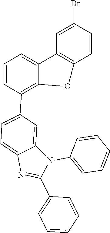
C1=C(Br)C=CC2=C1C1=CC=CC(C3=CC=C4C(=C3)N(C3=CC=CC=C3)C(C3=CC=CC=C3)=N4)=C1O2
